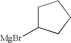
[MgBr]C1CCCC1
